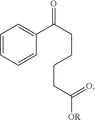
C1=CC=CC(C(CCCCC([OR])=O)=O)=C1
